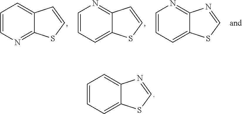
C1=CC=C2C(=C1)N=CS2.C1=CN=C2C(=C1)C=CS2.C1=CC=C2C(=N1)C=CS2.C1=CC=C2C(=N1)N=CS2
